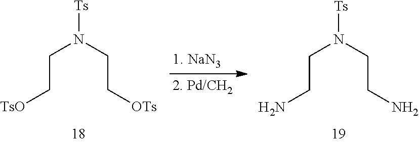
C(C[TsO])N(CC[OTs])[Ts].C(CN)N(CCN)[Ts]
